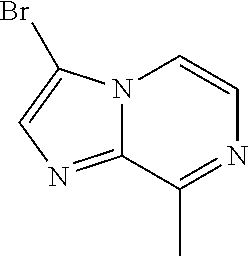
C12=NC=C(Br)N1C=CN=C2C
